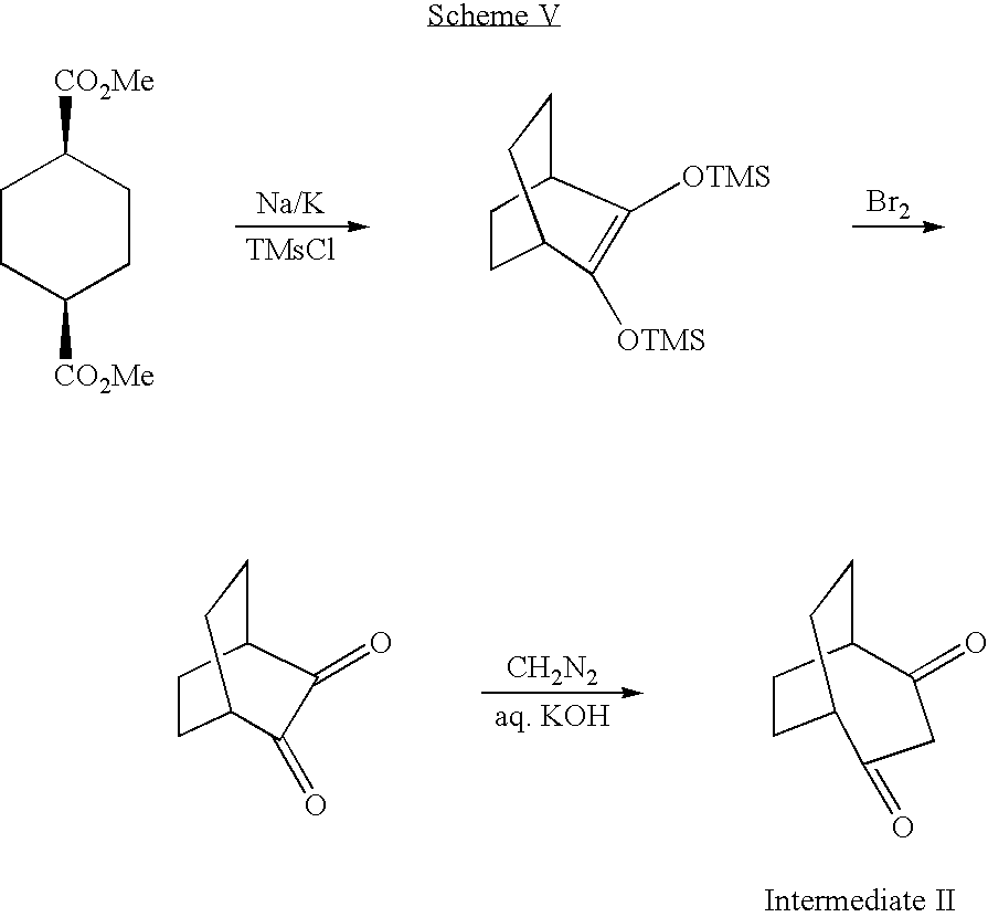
[Br2].C1CC([CO2Me])CCC1[CO2Me].C1CC2CCC1C([OTMS])=C2[OTMS].[CH2N2].C1CC2CCC1C(=O)CC2=O.C1CC2CCC1C(=O)C2=O
